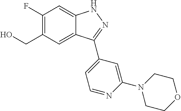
C1(F)=C(CO)C=C2C(=C1)NN=C2C1=CC=NC(N2CCOCC2)=C1
